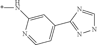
C1(N*)=CC(C2=NNC=N2)=CC=N1
